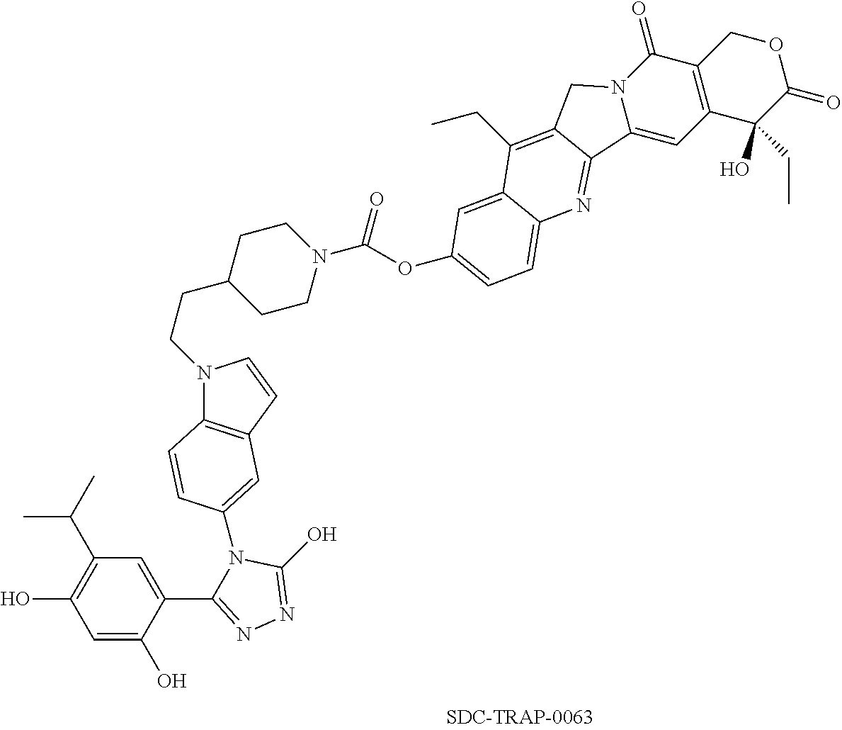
C1C2=C(C(O)(CC)C(=O)O1)C=C1N(C2=O)CC2=C(CC)C3=CC(OC(N4CCC(CCN5C6=C(C=C5)C=C(N5C(C7=CC(C(C)C)=C(O)C=C7O)=NN=C5O)C=C6)CC4)=O)=CC=C3N=C12
